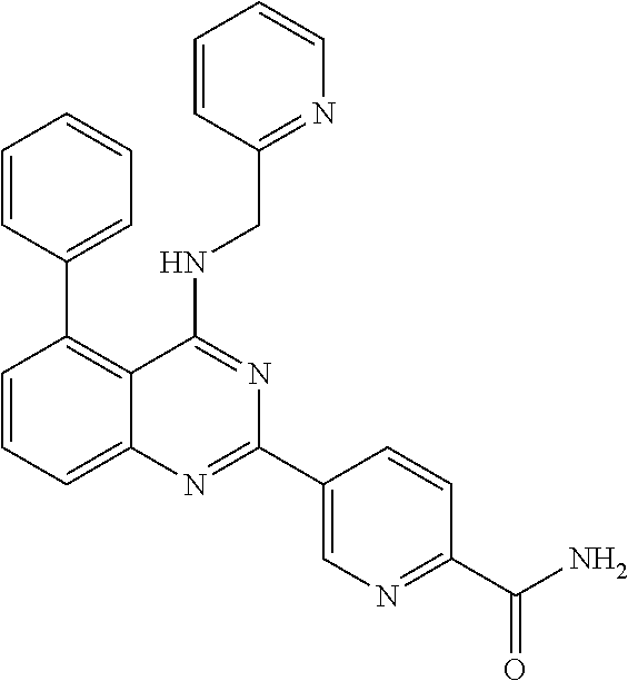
C1(C2=C3C(=CC=C2)N=C(C2=CN=C(C(N)=O)C=C2)N=C3NCC2=NC=CC=C2)=CC=CC=C1
